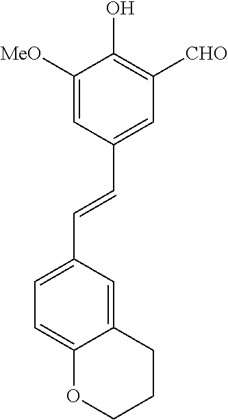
C1=C(C=CC2=CC([CHO])=C(O)C([MeO])=C2)C=C2C(=C1)OCCC2
